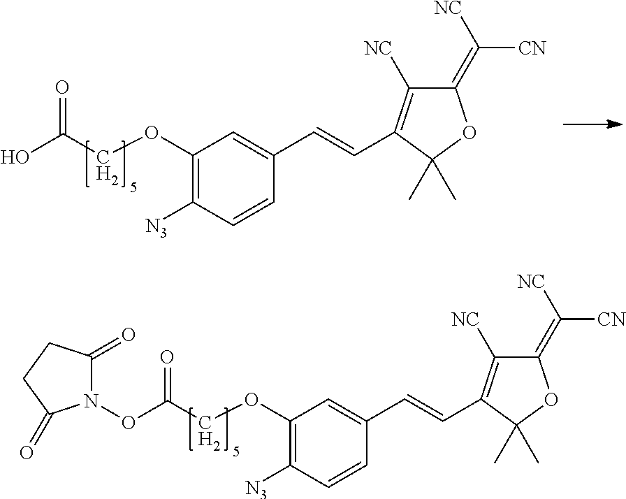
C1(OCC(ON2C(=O)CCC2=O)=O)=C([N3])C=CC(C=CC2=C([NC])C(=C([NC])[CN])OC2(C)C)=C1.C1(OCC(O)=O)=C([N3])C=CC(C=CC2=C([NC])C(=C([NC])[CN])OC2(C)C)=C1
